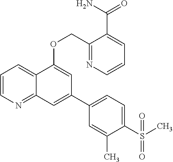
C1=CN=C2C(=C1)C(OCC1=NC=CC=C1C(N)=O)=CC(C1=CC=C(S(C)(=O)=O)C(C)=C1)=C2
